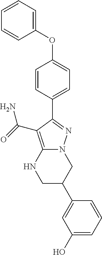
N12C(=C(C(=O)N)C(C3=CC=C(OC4=CC=CC=C4)C=C3)=N1)NCC(C1=CC(O)=CC=C1)C2
